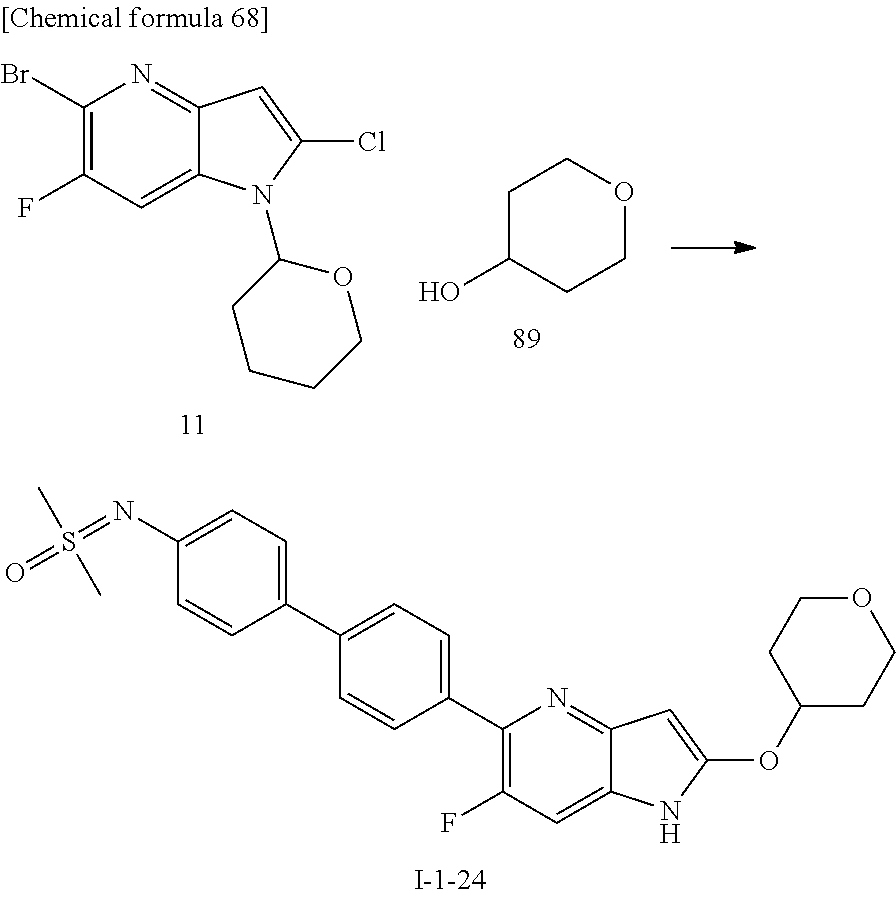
C1(C2=CC=C(C3=CC=C(N=S(=O)(C)C)C=C3)C=C2)=C(F)C=C2C(=N1)C=C(OC1CCOCC1)N2.C1(Br)=C(F)C=C2C(=N1)C=C(Cl)N2C1CCCCO1.C1C(O)CCOC1
